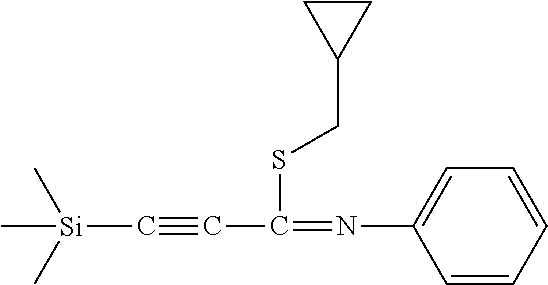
C[Si](C)(C)C#CC(SCC1CC1)=NC1=CC=CC=C1
